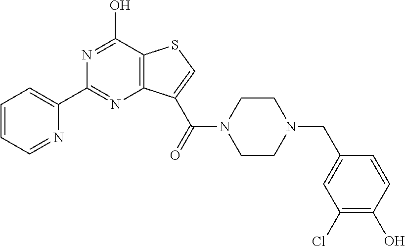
C1(C2=NC3=C(C(O)=N2)SC=C3C(N2CCN(CC3=CC(Cl)=C(O)C=C3)CC2)=O)=CC=CC=N1
